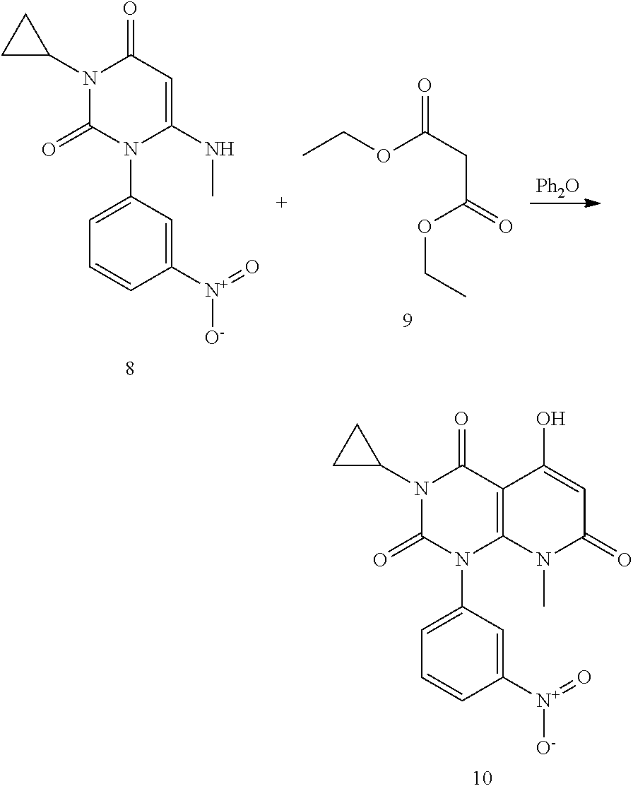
C1([N+](=O)[O-])=CC(N2C(NC)=CC(=O)N(C3CC3)C2=O)=CC=C1.CCOC(CC(=O)OCC)=O.[Ph2O].C1([N+](=O)[O-])=CC(N2C3=C(C(=O)N(C4CC4)C2=O)C(O)=CC(=O)N3C)=CC=C1
